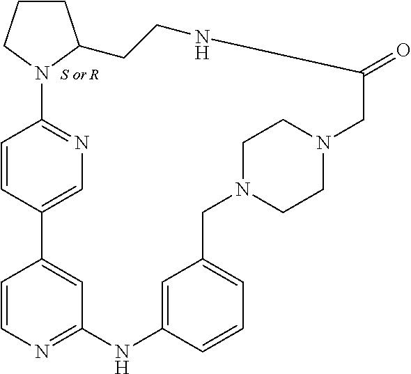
C1CCN2C1CCNC(=O)CN1CCN(CC3=CC=CC(=C3)NC3=NC=CC(=C3)C3=CN=C2C=C3)CC1
